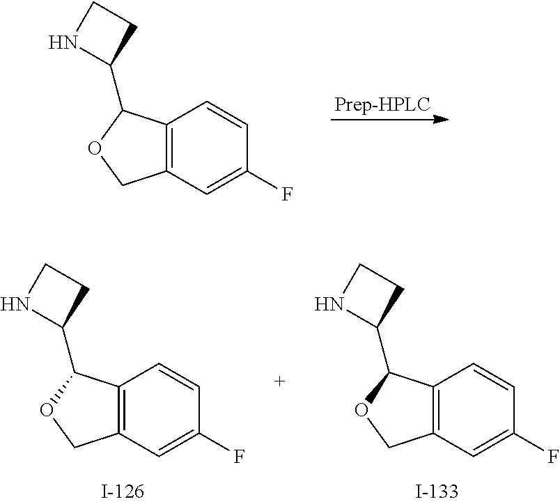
C1(C2C3=C(C=C(F)C=C3)CO2)CCN1.C1(C2C3=C(C=C(F)C=C3)CO2)CCN1.C1(C2C3=C(C=C(F)C=C3)CO2)CCN1
